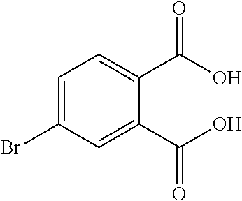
C1=C(Br)C=C(C(O)=O)C(C(O)=O)=C1
